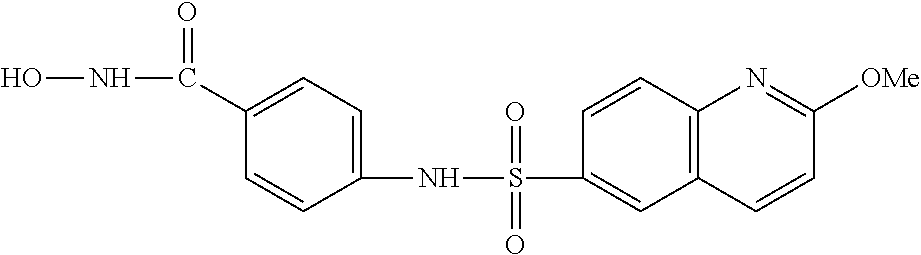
ONC(C1=CC=C(NS(=O)(=O)C2=CC3=C(C=C2)N=C([OMe])C=C3)C=C1)=O
